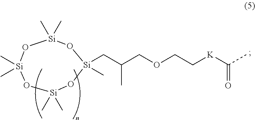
[Si]1(C)(C)O[Si](C)(C)O[Si](C)(C)O[Si](CC(COCC[K]C(C)=O)C)(C)O1
